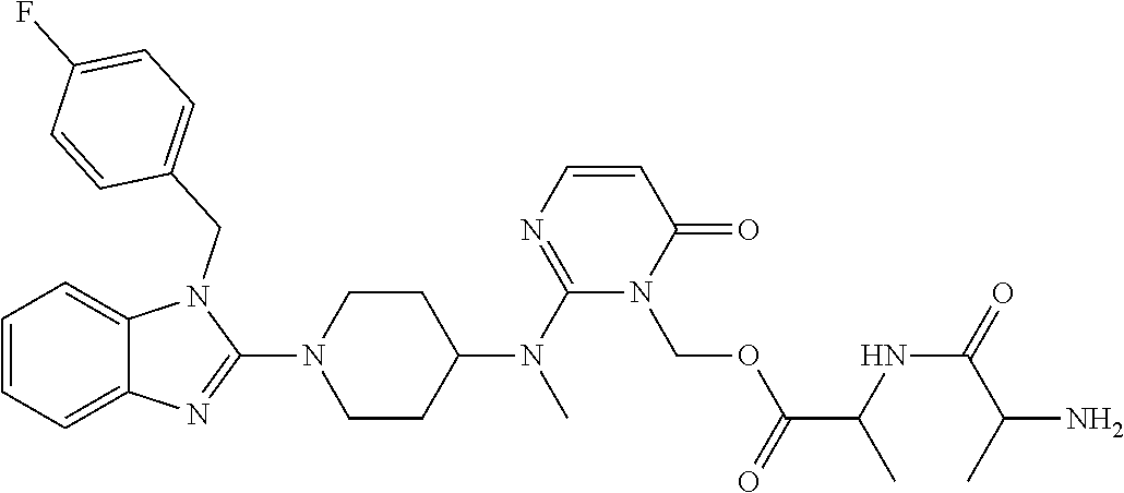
C1=CC=C2C(=C1)N(CC1=CC=C(F)C=C1)C(N1CCC(N(C3=NC=CC(=O)N3COC(C(NC(C(N)C)=O)C)=O)C)CC1)=N2
